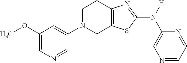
C1(OC)=CN=CC(N2CC3=C(CC2)N=C(N([H])C2=CN=CC=N2)S3)=C1
